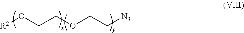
[R2]OCCOCC[N3]
